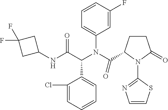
C1=CC=C(Cl)C(C(C(NC2CC(F)(F)C2)=O)N(C2=CC=CC(F)=C2)C(=O)C2CCC(=O)N2C2=NC=CS2)=C1
